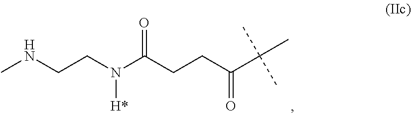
CNCCN(C(CCC(C(C)(C)C)=O)=O)[H*]
